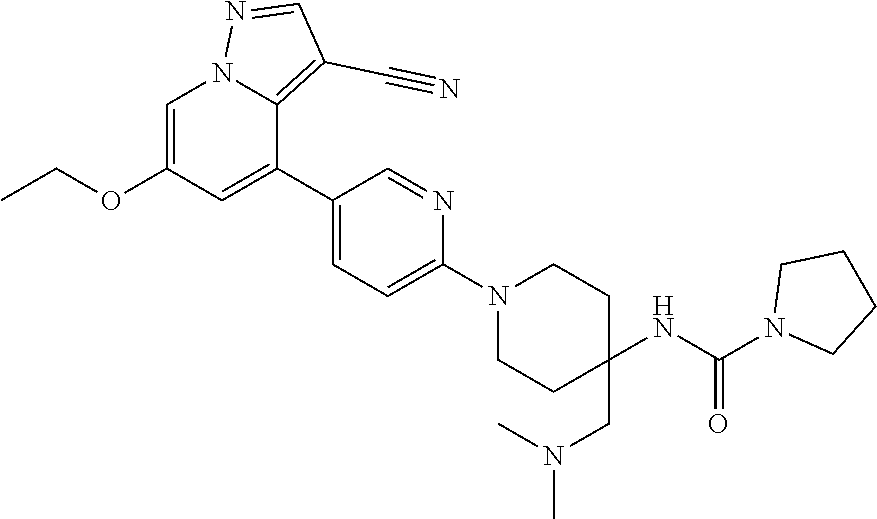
C1=C(OCC)C=C(C2=CC=C(N3CCC(CN(C)C)(NC(=O)N4CCCC4)CC3)N=C2)C2=C(C#N)C=NN12
